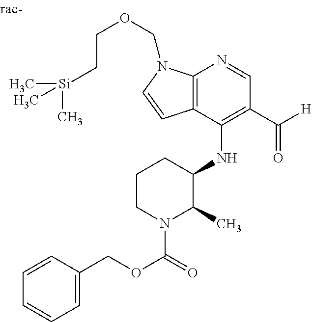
C12=C(C(NC3CCCN(C(=O)OCC4=CC=CC=C4)C3C)=C(C([H])=O)C=N1)C=CN2COCC[Si](C)(C)C
